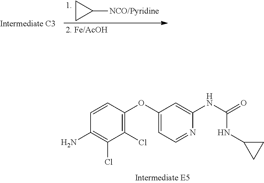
C1(Cl)=C(OC2=CC=NC(NC(=O)NC3CC3)=C2)C=CC(N)=C1Cl.C1CC1[NCO/Pyridine]
